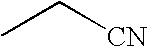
CC[CN]
